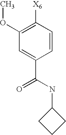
C1(OC)=C([X6])C=CC(C(NC2CCC2)=O)=C1
